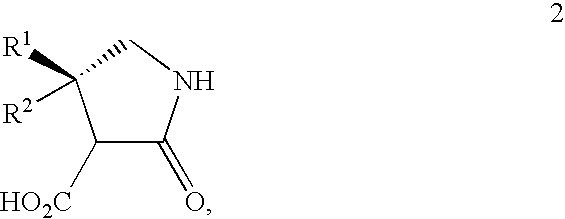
C1([HO2C])C(=O)NCC1([R2])[R1]
